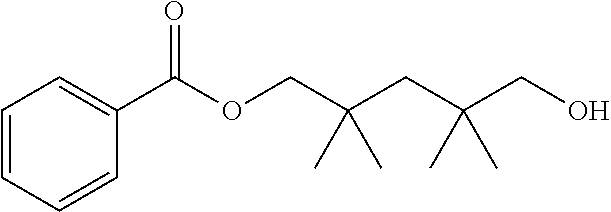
C1=C(C(OCC(CC(CO)(C)C)(C)C)=O)C=CC=C1
